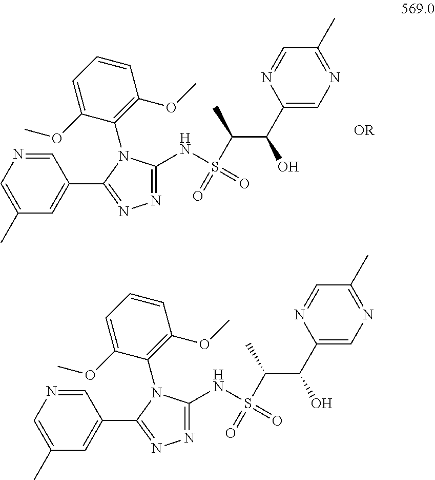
C1(C(C(S(=O)(=O)NC2=NN=C(C3=CC(C)=CN=C3)N2C2=C(OC)C=CC=C2OC)C)O)=CN=C(C)C=N1.C1(C(C(S(=O)(=O)NC2=NN=C(C3=CC(C)=CN=C3)N2C2=C(OC)C=CC=C2OC)C)O)=CN=C(C)C=N1
